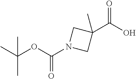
CC(OC(N1CC(C(O)=O)(C)C1)=O)(C)C
